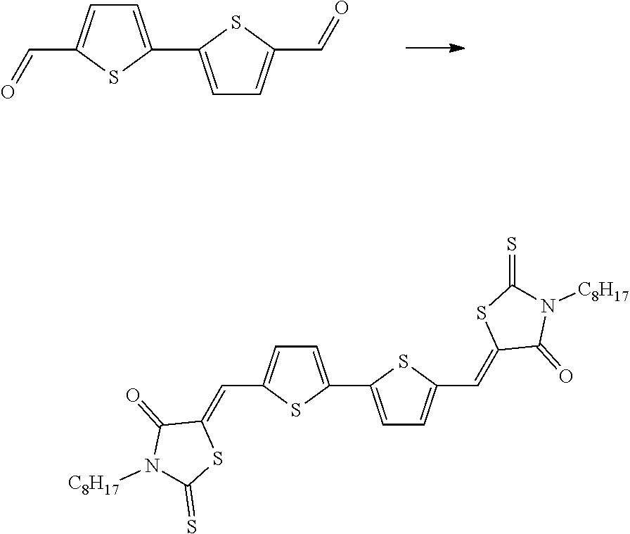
C1(=CC2=CC=C(C3=CC=C(C=C4SC(=S)N([C8H17])C4=O)S3)S2)SC(=S)N([C8H17])C1=O.O=CC1=CC=C(C2=CC=C(C=O)S2)S1
